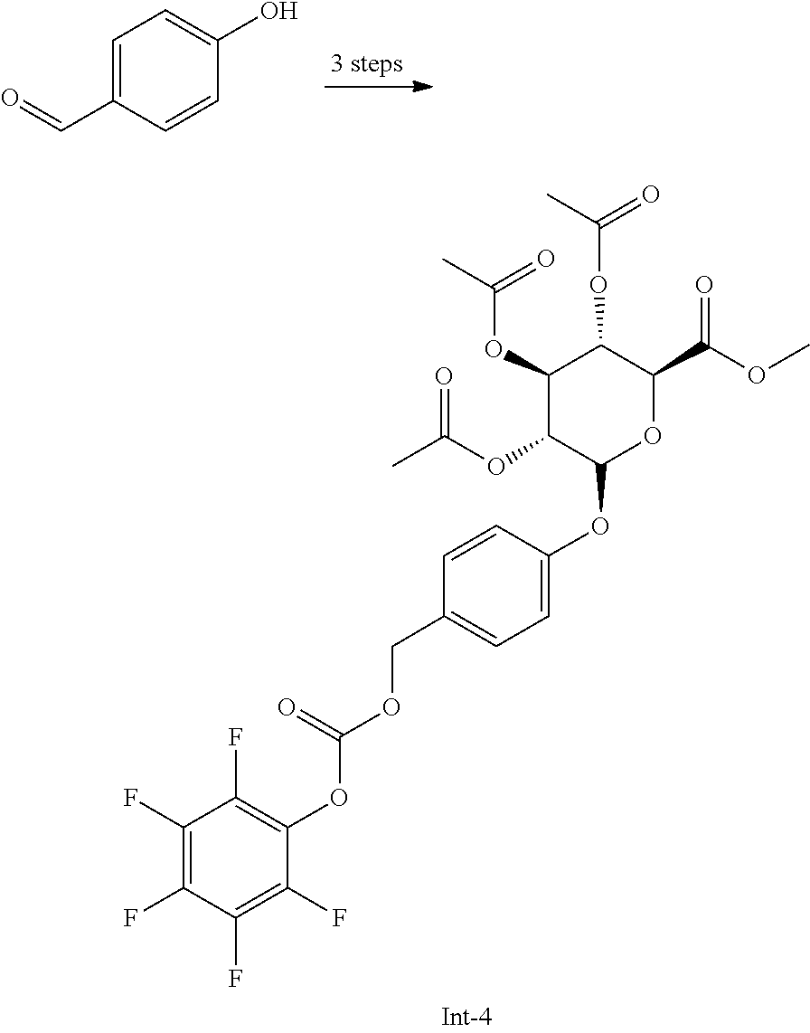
C1=C(C=O)C=CC(O)=C1.C1(COC(OC2=C(F)C(F)=C(F)C(F)=C2F)=O)=CC=C(OC2C(OC(=O)C)C(OC(C)=O)C(OC(C)=O)C(C(OC)=O)O2)C=C1
